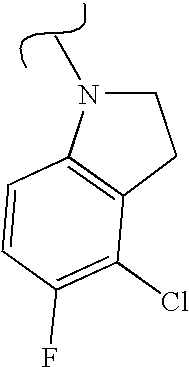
C12=C(CCN1C)C(Cl)=C(F)C=C2
